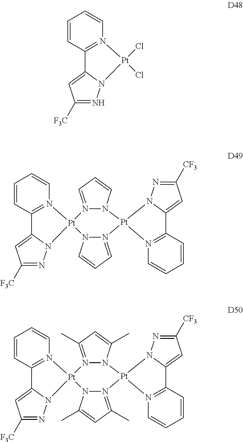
C1=CC2=N(C=C1)[Pt](Cl)(Cl)N1C2=CC([F3C])=N1.C1=CC2=N(C=C1)[Pt]1(N3C2=CC([F3C])=N3)N2=CC=CN2[Pt]2(N3=CC=CN13)N1N=C([CF3])C=C1C1=N2C=CC=C1.C1=CC2=N(C=C1)[Pt]1(N3C2=CC([F3C])=N3)N2=C(C)C=C(C)N2[Pt]2(N3=C(C)C=C(C)N13)N1N=C([CF3])C=C1C1=N2C=CC=C1
